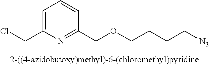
C1=C(CCl)N=C(COCCCC[N3])C=C1
